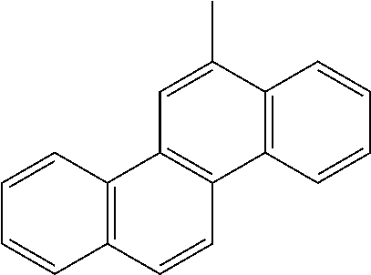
C12=C(C=CC=C1)C1=C(C=C2C)C2=C(C=C1)C=CC=C2
